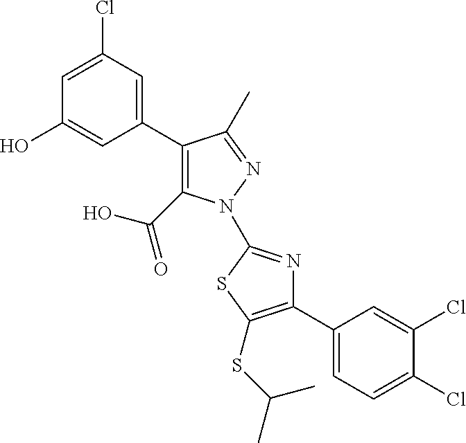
C1(C2=CC(Cl)=CC(O)=C2)=C(C(=O)O)N(C2=NC(C3=CC=C(Cl)C(Cl)=C3)=C(SC(C)C)S2)N=C1C
